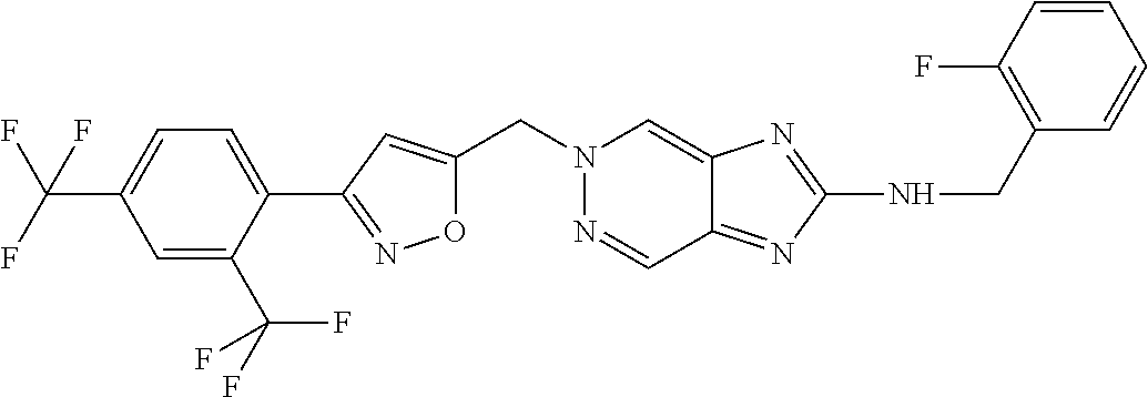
O1C(CN2N=CC3=NC(NCC4=C(F)C=CC=C4)=NC3=C2)=CC(C2=CC=C(C(F)(F)F)C=C2C(F)(F)F)=N1
